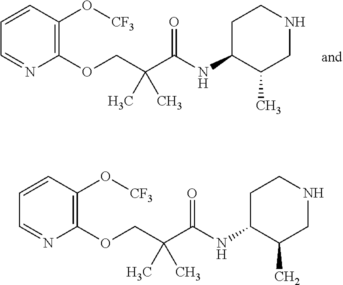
C1=CC(O[CF3])=C(OCC(C(=O)NC2CCNCC2C)(C)C)N=C1.C1=CC(O[CF3])=C(OCC(C(=O)NC2CCNCC2C)(C)C)N=C1
